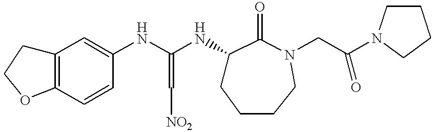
C12=C(C=CC(NC(NC3CCCCN(CC(N4CCCC4)=O)C3=O)=C[NO2])=C1)OCC2
